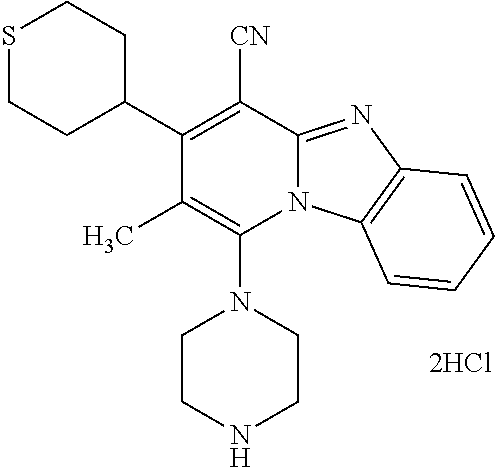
[2HCl].C1CNCCN1C1=C(C)C(C2CCSCC2)=C([CN])C2=NC3=C(N12)C=CC=C3
